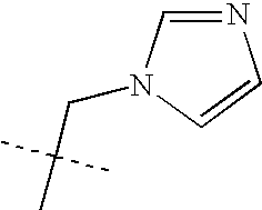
C(C(C)(C)C)N1C=NC=C1
